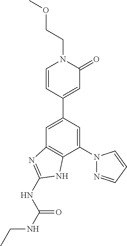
C1=C(C2=CC(=O)N(CCOC)C=C2)C=C(N2N=CC=C2)C2=C1N=C(NC(NCC)=O)N2
